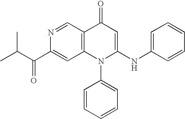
C1(C(=O)C(C)C)=CC2=C(C=N1)C(=O)C=C(NC1=CC=CC=C1)N2C1=CC=CC=C1
